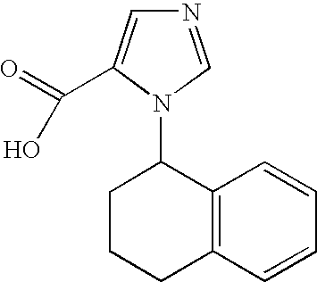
C1CCC2=C(C1N1C=NC=C1C(=O)O)C=CC=C2
